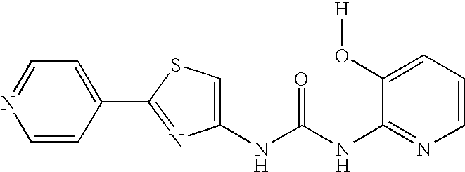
C1=C(C2=NC(NC(NC3=NC=CC=C3O[H])=O)=CS2)C=CN=C1
